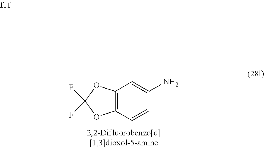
C12=C(C=CC(N)=C1)OC(F)(F)O2
